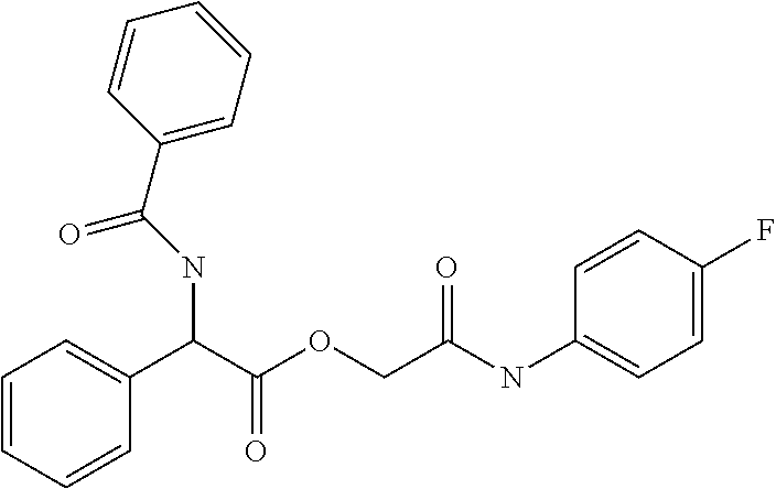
C(C(OCC(NC1=CC=C(F)C=C1)=O)=O)(C1=CC=CC=C1)NC(C1=CC=CC=C1)=O
